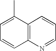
C1=C(C)C2=C(C=C1)N=CC=C2
